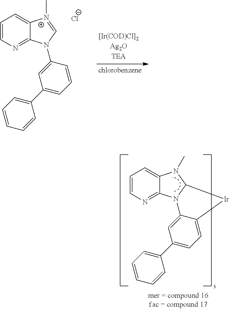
[Cl-].C1=CC=C2C(=N1)N(C1=CC(C3=CC=CC=C3)=CC=C1)C=[N+]2C.C1=CC=C2C(=N1)N1C(N2C)[Ir]C2=CC=C(C3=CC=CC=C3)C=C21
